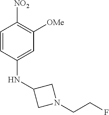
C1=CC(NC2CN(CCF)C2)=CC([OMe])=C1[NO2]
